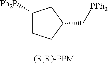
C1([Ph2P])CCC(C[PPh2])C1
